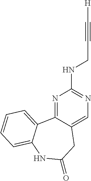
N1=C2C(=CN=C1NCC#C[H])CC(=O)NC1=CC=CC=C21
